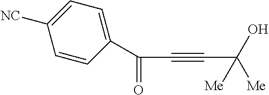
C1(C(C#CC([Me])(O)[Me])=O)=CC=C([NC])C=C1
